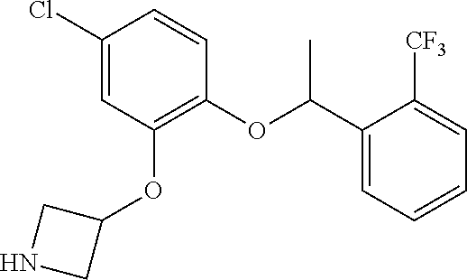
C(OC1=C(OC2CNC2)C=C(Cl)C=C1)(C1=CC=CC=C1[CF3])C
